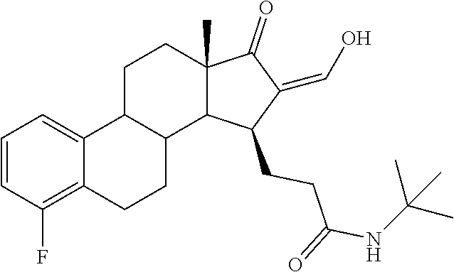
C1(=O)C(=CO)C(CCC(=O)NC(C)(C)C)C2C1(C)CCC1C3=CC=CC(F)=C3CCC21
